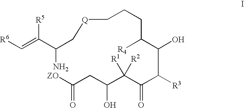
[R6]C=C([R5])C(C[Q]CCCC(C(C(C(C(C(CC(=O)[ZO])O)([R1])[R2])=O)[R3])O)[R4])N
